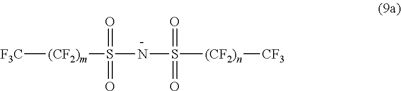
[F3C][(CF2)m]S(NS([(CF2)n][CF3])(=O)=O)(=O)=O
